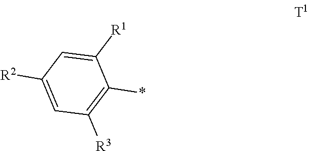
C1([R1])=CC([R2])=CC([R3])=C1*
